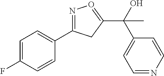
C1=C(F)C=CC(C2=NO=C(C(C)(C3=CC=NC=C3)O)C2)=C1
